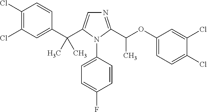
C1(C(C2=CN=C(C(OC3=CC=C(Cl)C(Cl)=C3)C)N2C2=CC=C(F)C=C2)(C)C)=CC(Cl)=C(Cl)C=C1
